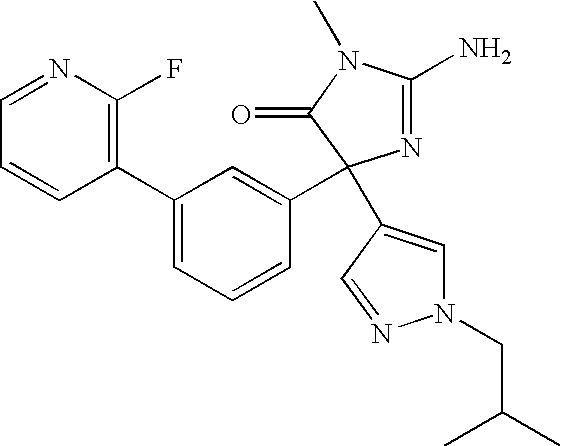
C1(C2=CC=CC(C3(C4=CN(CC(C)C)N=C4)N=C(N)N(C)C3=O)=C2)=C(F)N=CC=C1
